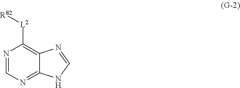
N1=CN=C2C(=C1[L2][R82])N=CN2
